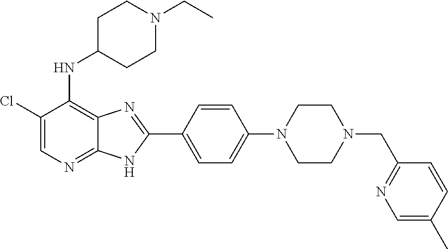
C1(Cl)=CN=C2C(=C1NC1CCN(CC)CC1)N=C(C1=CC=C(N3CCN(CC4=NC=C(C)C=C4)CC3)C=C1)N2
